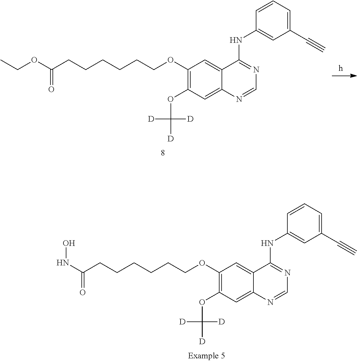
C1(OCCCCCCC(NO)=O)=C(OC([D])([D])[D])C=C2C(=C1)C(NC1=CC(C#C)=CC=C1)=NC=N2.C1(OCCCCCCC(OCC)=O)=C(OC([D])([D])[D])C=C2C(=C1)C(NC1=CC(C#C)=CC=C1)=NC=N2
